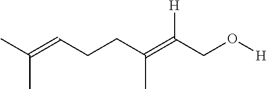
CC(=CCCC(=C(CO[H])[H])C)C
